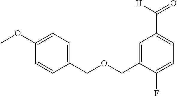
C1(COCC2=CC(C([H])=O)=CC=C2F)=CC=C(OC)C=C1
